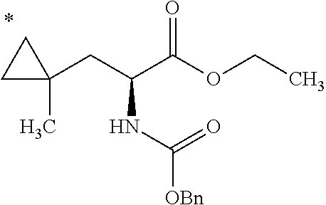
C1(CC(C(OCC)=O)NC([OBn])=O)(C)CC1
